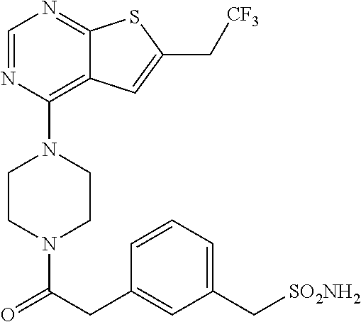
C1CN(C(CC2=CC(C[SO2NH2])=CC=C2)=O)CCN1C1=C2C(=NC=N1)SC(C[CF3])=C2
